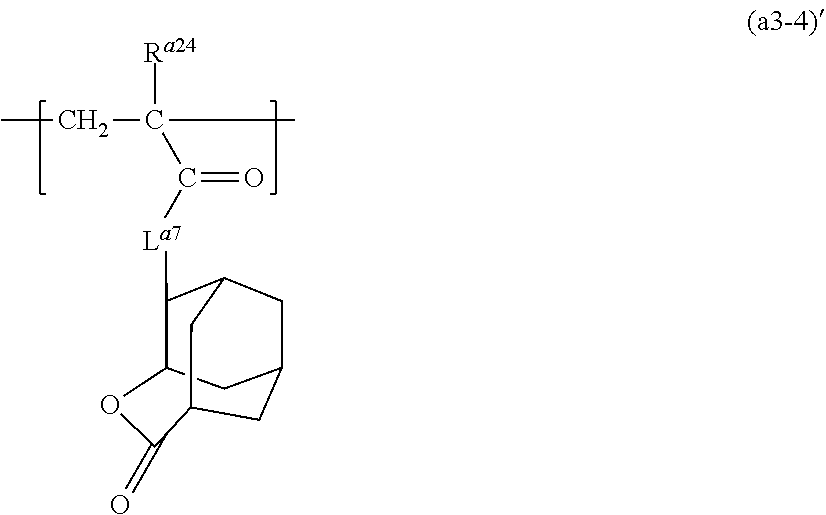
C(C)([Ra24])(C([La7]C1C2CC3CC1CC(C3)C(=O)O2)=O)CC
